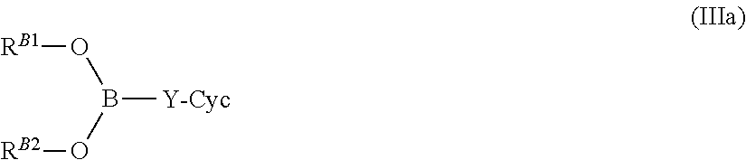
[RB1]OB([Y-Cyc])O[RB2]
